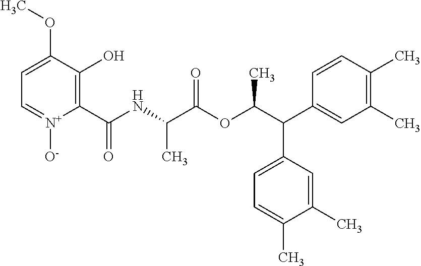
C1=C(OC)C(O)=C(C(NC(C(OC(C(C2=CC(C)=C(C)C=C2)C2=CC=C(C)C(C)=C2)C)=O)C)=O)[N+]([O-])=C1
